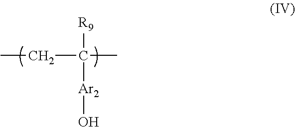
[R9]C([Ar2]O)(C)CC
